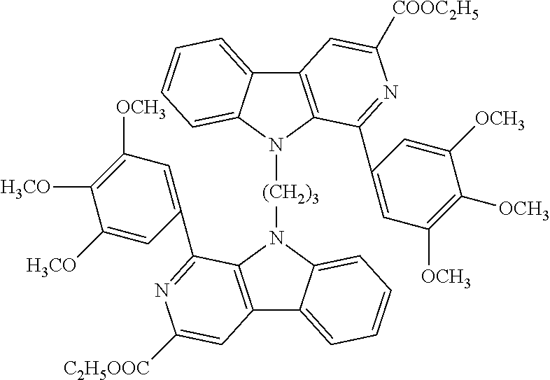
C12=C(N([(CH2)3]N3C4=C(C5=CC=CC=C35)C=C([C2H5OOC])N=C4C3=CC([OCH3])=C([H3CO])C([H3CO])=C3)C3=CC=CC=C13)C(C1=CC([OCH3])=C([OCH3])C([OCH3])=C1)=NC([COOC2H5])=C2
